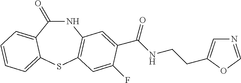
N1C(=O)C2=CC=CC=C2SC2=C1C=C(C(NCCC1=CN=CO1)=O)C(F)=C2
